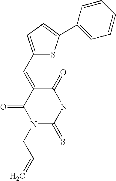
O=C1C(=CC2=CC=C(C3=CC=CC=C3)S2)C(=O)N(CC=C)C(=S)N1
